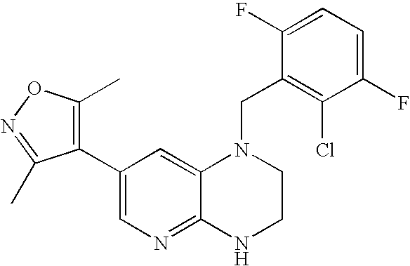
C1(C2=C(C)ON=C2C)=CN=C2C(=C1)N(CC1=C(Cl)C(F)=CC=C1F)CCN2
